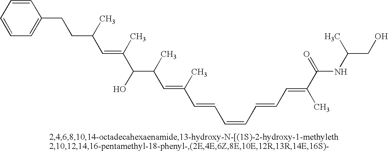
C1=CC=CC=C1CCC(C=C(C)C(O)C(C)C=C(C)C=CC=CC=CC=C(C(=O)NC(CO)C)C)C
